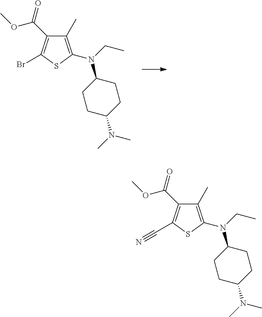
C1(C(OC)=O)=C(Br)SC(N(C2CCC(N(C)C)CC2)CC)=C1C.C1(C(OC)=O)=C(C#N)SC(N(C2CCC(N(C)C)CC2)CC)=C1C
